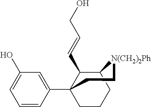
C1=CC(C23CCCC(C2C=CCO)[N(CH2)2Ph]CC3)=CC(O)=C1
